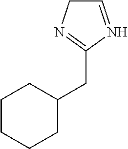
C1CCCC(CC2=NCC=N2)C1
